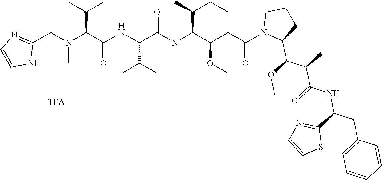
C1(CN(C(C(NC(C(N(C(C(CC(N2C(C(OC)C(C)C(=O)NC(CC3=CC=CC=C3)C3=NC=CS3)CCC2)=O)OC)C(C)CC)C)=O)C(C)C)=O)C(C)C)C)=NC=CN1
